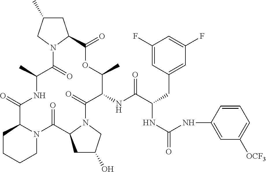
O=C1C2CCCCN2C(=O)C2CC(O)CN2C(=O)C(NC(C(CC2=CC(F)=CC(F)=C2)NC(=O)NC2=CC([OCF3])=CC=C2)=O)C(C)OC(=O)C2CC(C)CN2C(=O)C(C)N1
